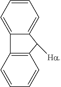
C1=CC=C2C(=C1)C([Ha])C1=C2C=CC=C1
